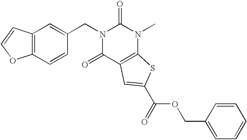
C12=C(C=CC(CN3C(=O)C4=C(N(C)C3=O)SC(C(=O)OCC3=CC=CC=C3)=C4)=C1)OC=C2
